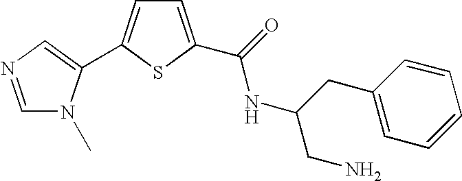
C1=C(C(=O)NC(CN)CC2=CC=CC=C2)SC(C2=CN=CN2C)=C1
